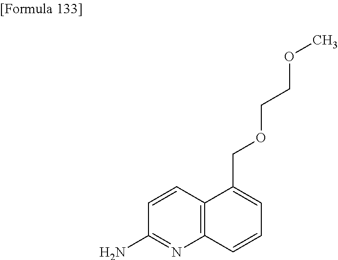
NC1=NC2=C(C=C1)C(COCCOC)=CC=C2
